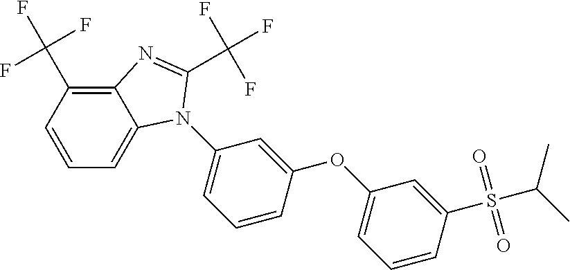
C1(OC2=CC(N3C4=CC=CC(C(F)(F)F)=C4N=C3C(F)(F)F)=CC=C2)=CC=CC(S(C(C)C)(=O)=O)=C1
